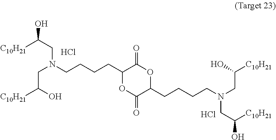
C(N(CCCCC1OC(=O)C(CCCCN(CC([C10H21])O)CC(O)[C10H21])OC1=O)CC(O)[C10H21])C([C10H21])O.Cl.Cl
